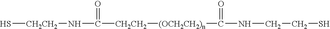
[CH2CH2](S)NC([CH2CH2][(OCH2CH2)n]C(NCCS)=O)=O
